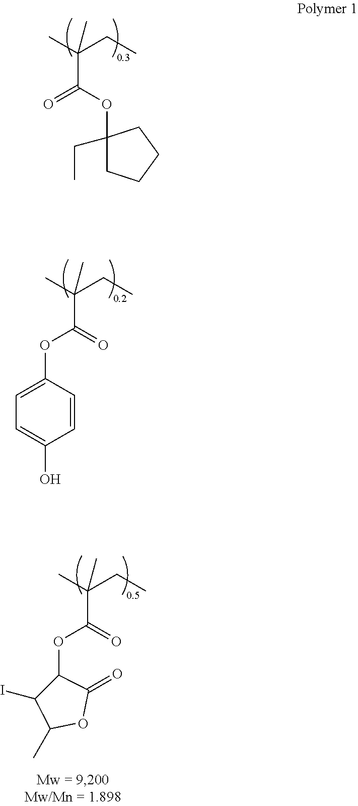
C(C(=O)OC1C(I)C(C)OC1=O)(C)(CC)C.C(C(OC1(CC)CCCC1)=O)(C)(CC)C.C(C(=O)OC1=CC=C(O)C=C1)(C)(CC)C
